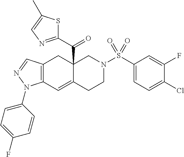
C12(C(C3=NC=C(C)S3)=O)C(=CC3=C(C1)C=NN3C1=CC=C(F)C=C1)CCN(S(C1=CC=C(Cl)C(F)=C1)(=O)=O)C2
